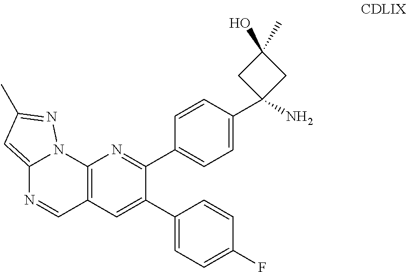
C12=CC(C)=NN1C1=C(C=N2)C=C(C2=CC=C(F)C=C2)C(C2=CC=C(C3(N)CC(C)(O)C3)C=C2)=N1
